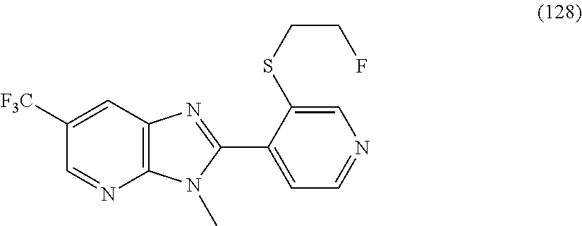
C12=C(C=C([F3C])C=N1)N=C(C1=CC=NC=C1SCCF)N2C
